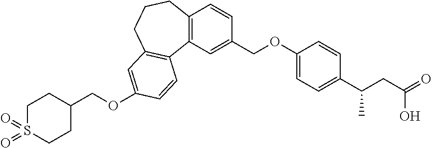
C12=C(C=C(COC3=CC=C(C(CC(=O)O)C)C=C3)C=C1)C1=C(CCC2)C=C(OCC2CCS(=O)(=O)CC2)C=C1
